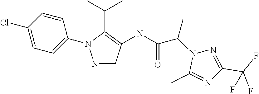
N(C(=O)C(N1C(C)=NC(C(F)(F)F)=N1)C)C1=C(C(C)C)N(C2=CC=C(Cl)C=C2)N=C1
